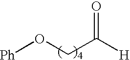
O(CC([H])=O)[Ph]
